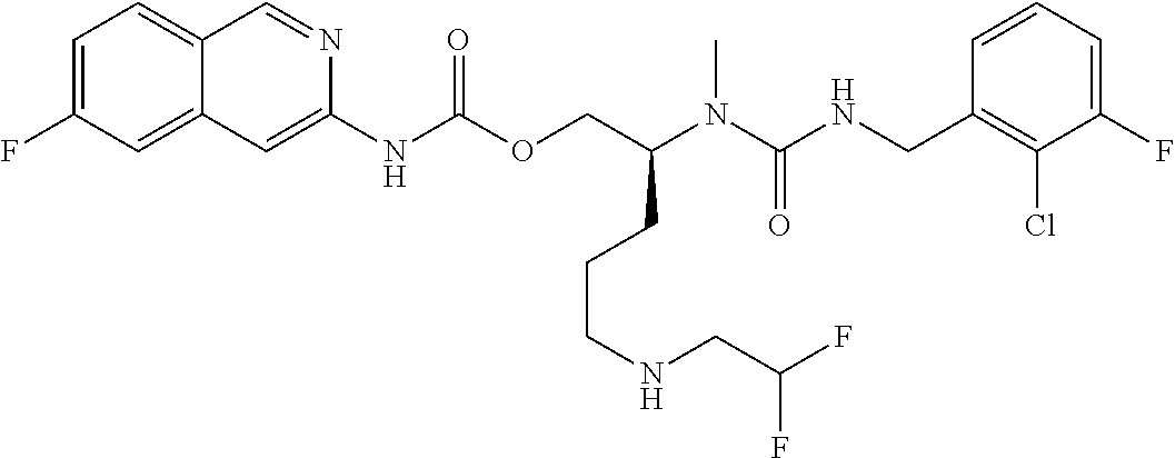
C1=CC(CNC(N(C(COC(NC2=CC3=CC(F)=CC=C3C=N2)=O)CCCNCC(F)F)C)=O)=C(Cl)C(F)=C1
